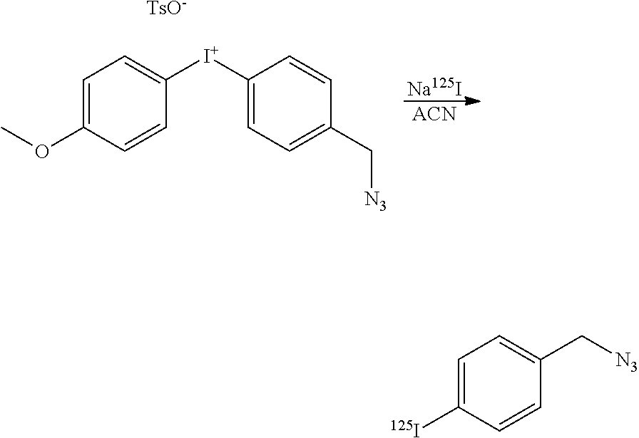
C1([I+]C2=CC=C(C[N3])C=C2)=CC=C(OC)C=C1.[TsO-].[Na125I].[ACN].C1=C([125I])C=CC(C[N3])=C1
